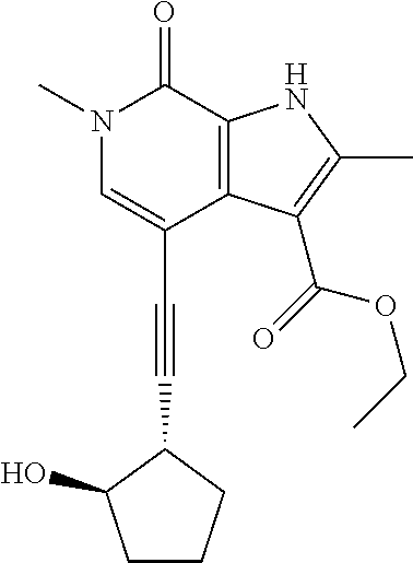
C(C1=CN(C)C(=O)C2=C1C(C(=O)OCC)=C(C)N2)#CC1C(O)CCC1
